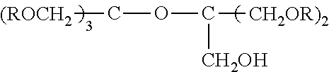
[(ROCH2]COC([CH2OH])[CH2OR)2]
